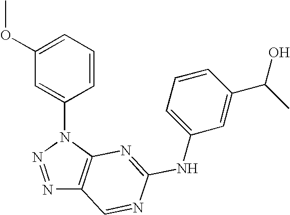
N1=NN(C2=CC(OC)=CC=C2)C2=C1C=NC(NC1=CC=CC(C(C)O)=C1)=N2
